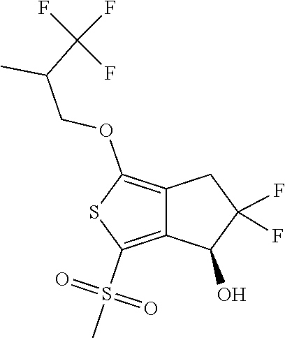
C12=C(S(=O)(C)=O)SC(OCC(C)C(F)(F)F)=C1CC(F)(F)C2O
